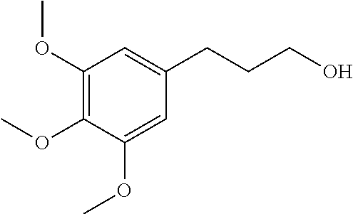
COC1=CC(CCCO)=CC(OC)=C1OC
